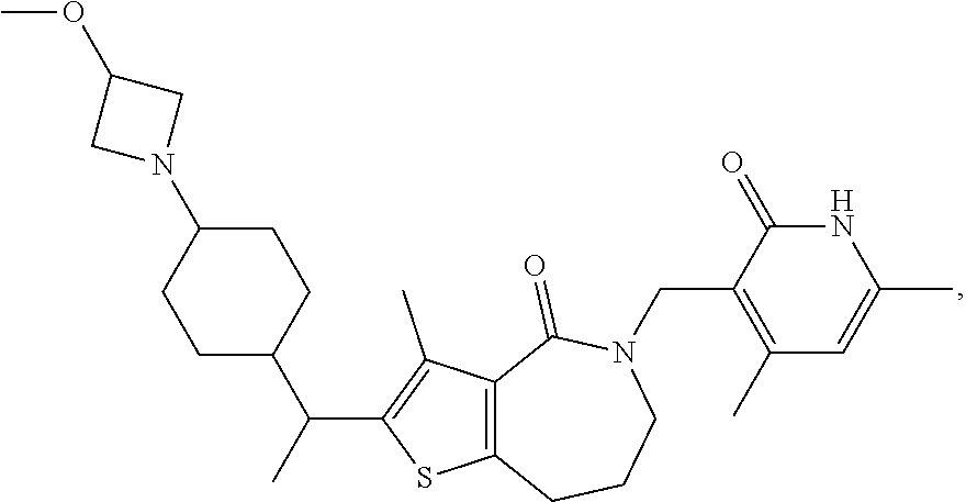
C1CC(N2CC(OC)C2)CCC1C(C)C1=C(C)C2=C(S1)CCCN(CC1=C(C)C=C(C)NC1=O)C2=O
